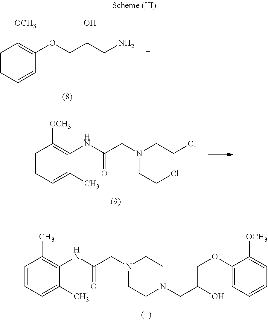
C1=CC=C(C)C(NC(CN2CCN(CC(O)COC3=CC=CC=C3[OCH3])CC2)=O)=C1C.C1=CC=CC(OCC(CN)O)=C1[OCH3].C1=CC=C(C)C(NC(CN(CCCl)CCCl)=O)=C1[OCH3]
